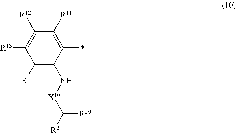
C1([R14])=C(N[X10]C([R21])[R20])C(*)=C([R11])C([R12])=C1[R13]
